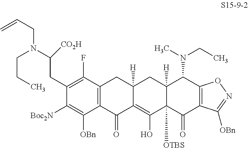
C1(CC(N(CCC)CC=C)[CO2H])=C(F)C2=C(C([OBn])=C1[Boc2N])C(=O)C1=C(O)C3([OTBS])C([H])(CC1([H])C2)C(N(C)CC)C1=C(C3=O)C([OBn])=NO1
